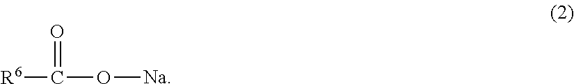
[R6]C(O[Na])=O
